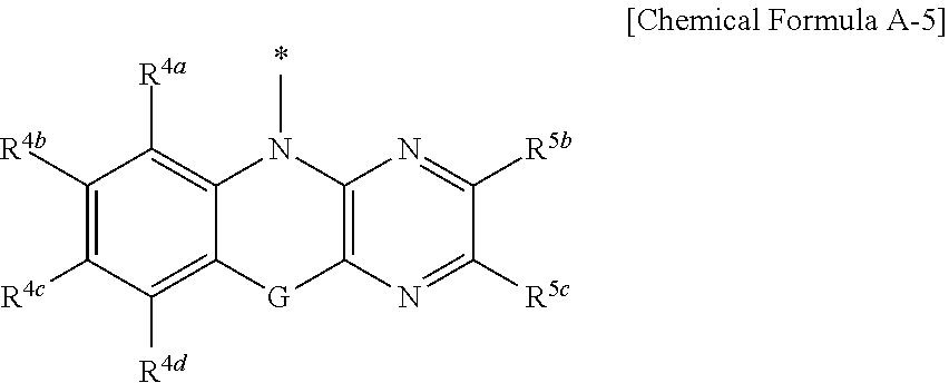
C1([R4b])=C([R4c])C([R4d])=C2C(=C1[R4a])N(C)C1=C([G]2)N=C([R5c])C([R5b])=N1
